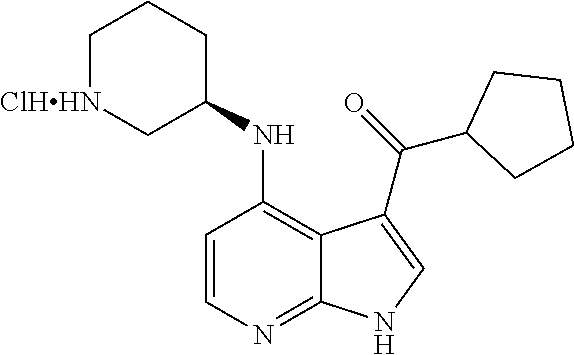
C1=CC(NC2CCC[ClHHN]C2)=C2C(=N1)NC=C2C(=O)C1CCCC1
